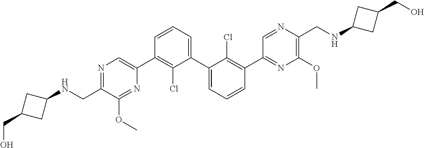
N1=C(CNC2CC(CO)C2)C(OC)=NC(C2=C(Cl)C(C3=CC=CC(C4=NC(OC)=C(CNC5CC(CO)C5)N=C4)=C3Cl)=CC=C2)=C1
